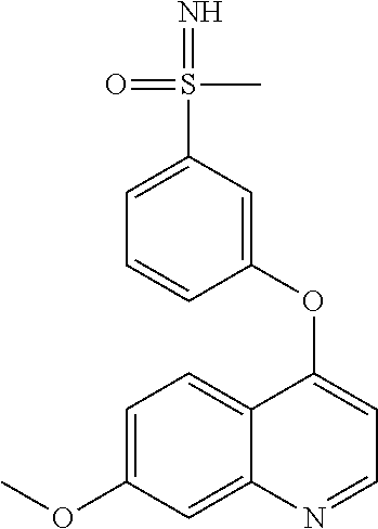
C1=C(OC)C=C2C(=C1)C(OC1=CC(S(=N)(C)=O)=CC=C1)=CC=N2
